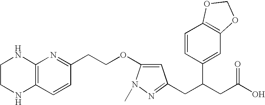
C1CNC2=C(N1)N=C(CCOC1=CC(CC(CC(O)=O)C3=CC4=C(C=C3)OCO4)=NN1C)C=C2
